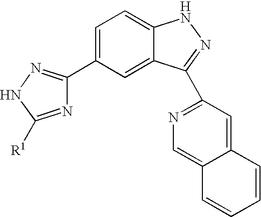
C1=C(C2=NNC([R1])=N2)C=C2C(=C1)NN=C2C1=NC=C2C(=C1)C=CC=C2
